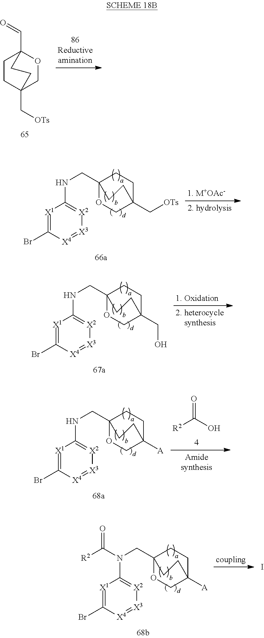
C1CC2(C[OTs])COC1(C=O)CC2.C12(CNC3=[X2][X3]=[X4]C(Br)=[X1]3)OCC(C[OTs])(CC1)CC2.C12(CNC3=[X2][X3]=[X4]C(Br)=[X1]3)OCC(CO)(CC1)CC2.[R2]C(=O)O.C12(CNC3=[X2][X3]=[X4]C(Br)=[X1]3)OCC([A])(CC1)CC2.C12(CN(C3=[X2][X3]=[X4]C(Br)=[X1]3)C([R2])=O)OCC([A])(CC1)CC2.I
